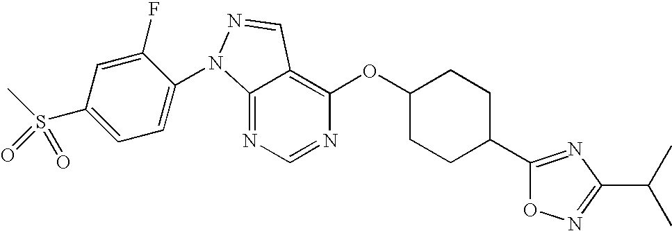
C12=NC=NC(OC3CCC(C4=NC(C(C)C)=NO4)CC3)=C1C=NN2C1=CC=C(S(C)(=O)=O)C=C1F
